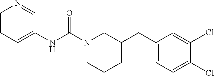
N1(C(NC2=CC=CN=C2)=O)CCCC(CC2=CC=C(Cl)C(Cl)=C2)C1
